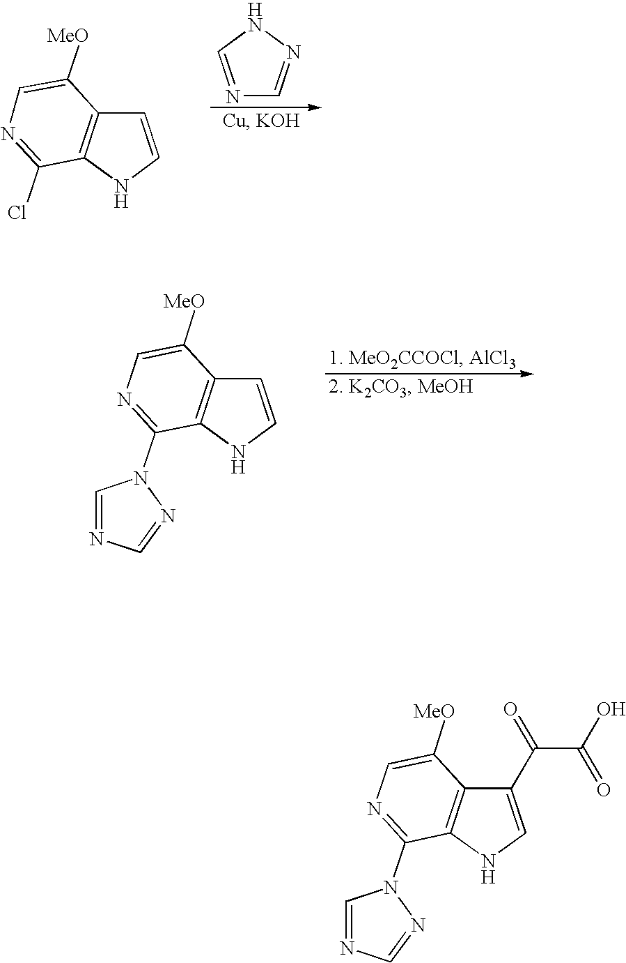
C1=CNC2=C1C([MeO])=CN=C2Cl.N1=CNN=C1.C1=CNC2=C1C([MeO])=CN=C2N1C=NC=N1.C1(C(C(O)=O)=O)=CNC2=C1C([MeO])=CN=C2N1C=NC=N1
